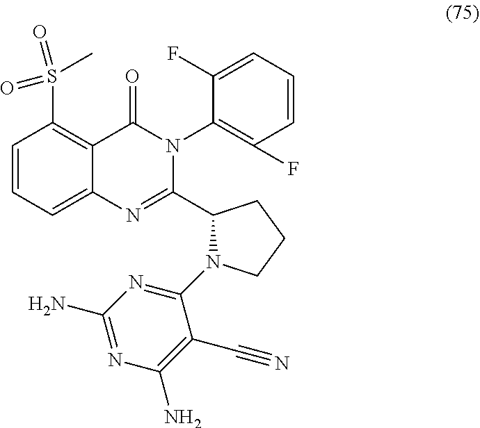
C1=CC=C2C(=C1S(=O)(C)=O)C(=O)N(C1=C(F)C=CC=C1F)C(C1N(C3=NC(N)=NC(N)=C3C#N)CCC1)=N2
